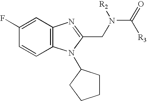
C1(F)=CC2=C(C=C1)N(C1CCCC1)C(CN(C(=O)[R3])[R2])=N2
